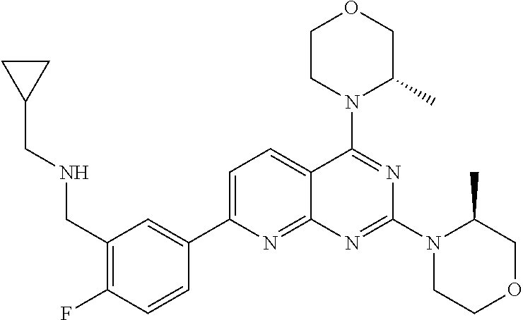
C1(CNCC2CC2)=C(F)C=CC(C2=CC=C3C(=N2)N=C(N2CCOCC2C)N=C3N2C(C)COCC2)=C1
